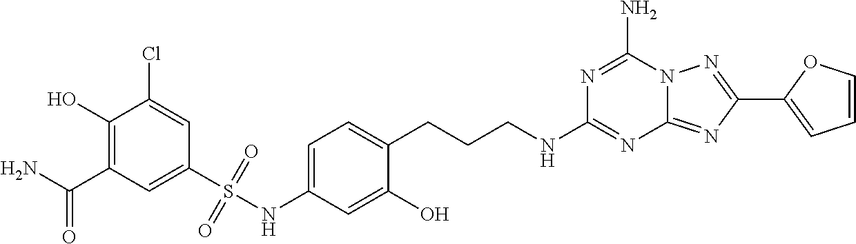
C1(O)=C(C(N)=O)C=C(S(NC2=CC=C(CCCNC3=NC4=NC(C5=CC=CO5)=NN4C(N)=N3)C(O)=C2)(=O)=O)C=C1Cl
